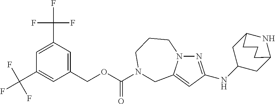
C1=C(C(F)(F)F)C=C(COC(=O)N2CCCN3N=C(NC4CC5NC(C4)CCC5)C=C3C2)C=C1C(F)(F)F
